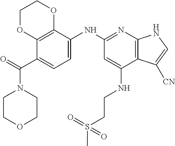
C1COCCN1C(C1=CC=C(NC2=NC3=C(C(NCCS(C)(=O)=O)=C2)C([CN])=CN3)C2=C1OCCO2)=O
